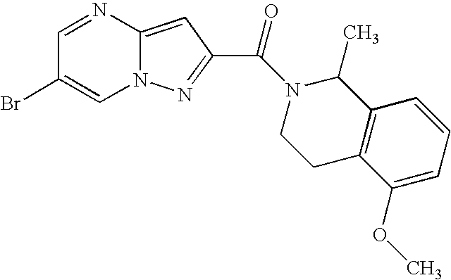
C1=NC2=CC(C(N3C(C)C4=C(CC3)C(OC)=CC=C4)=O)=NN2C=C1Br
